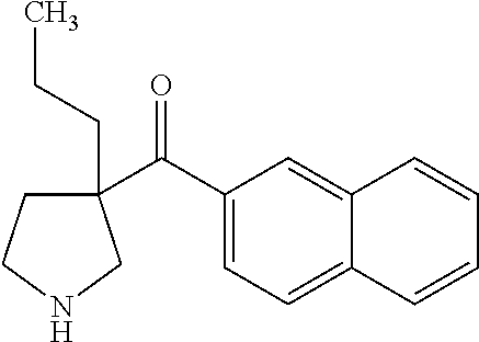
C(=O)(C1(CCC)CCNC1)C1=CC=C2C(=C1)C=CC=C2
